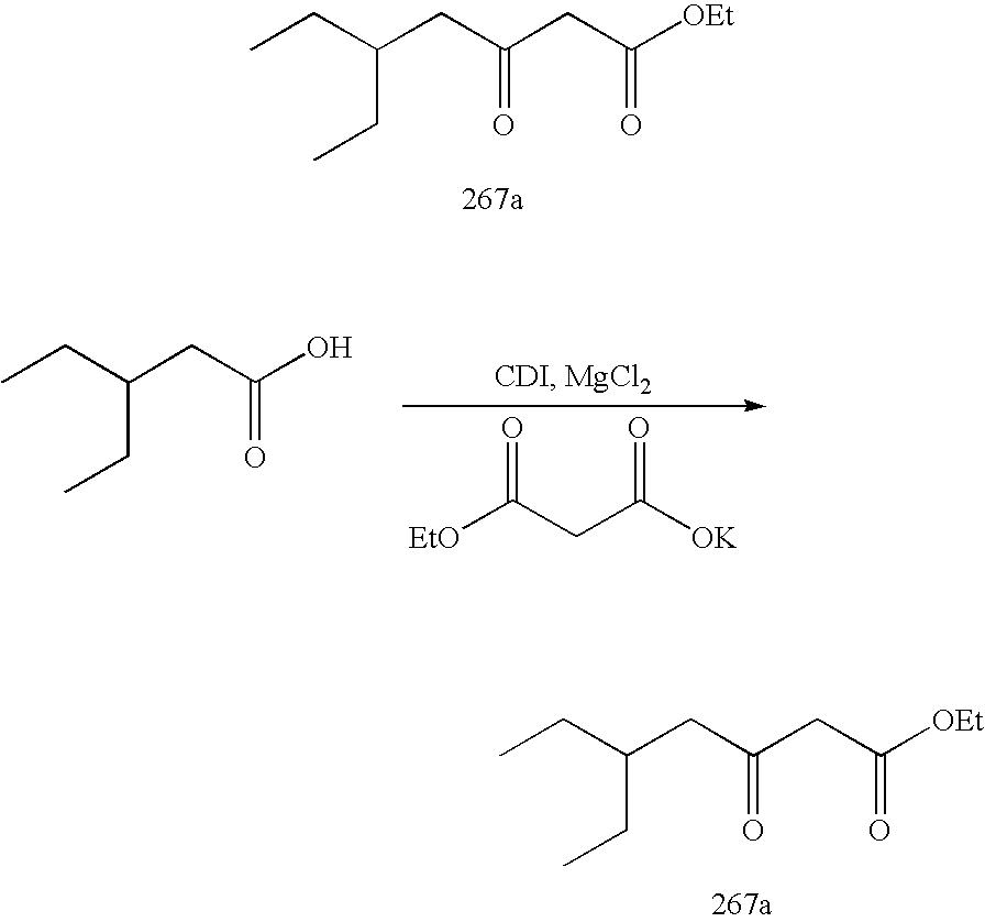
CCC(CC(CC([OEt])=O)=O)CC.[EtO]C(CC([OK])=O)=O.CCC(CC(O)=O)CC.CCC(CC(CC([OEt])=O)=O)CC
